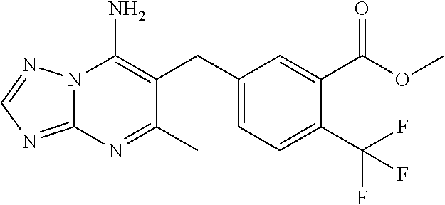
N12C(=NC=N1)N=C(C)C(CC1=CC=C(C(F)(F)F)C(C(OC)=O)=C1)=C2N
